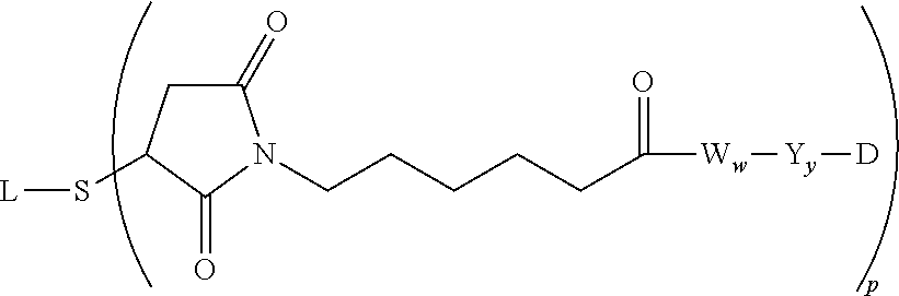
[Ww]([Yy][D])C(=O)CCCCCN1C(=O)CC(S[L])C1=O
